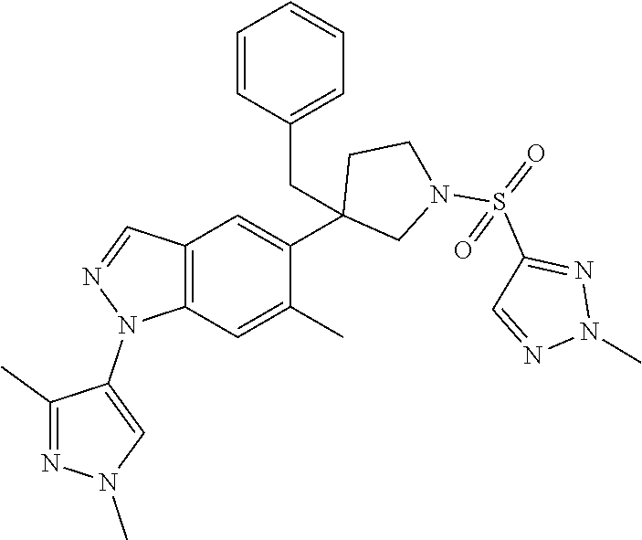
C12=C(C=C(C)C(C3(CC4=CC=CC=C4)CN(S(=O)(C4=NN(C)N=C4)=O)CC3)=C1)N(C1=CN(C)N=C1C)N=C2
